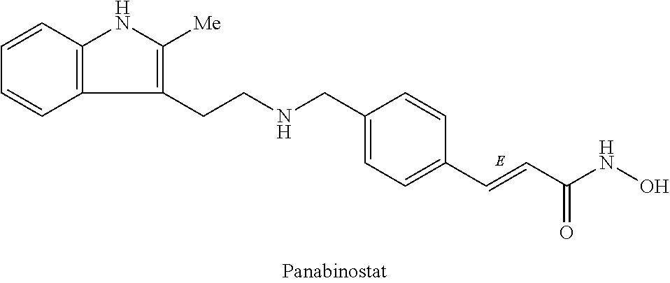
C12=C(C=CC=C1)NC([Me])=C2CCNCC1=CC=C(C=CC(NO)=O)C=C1
